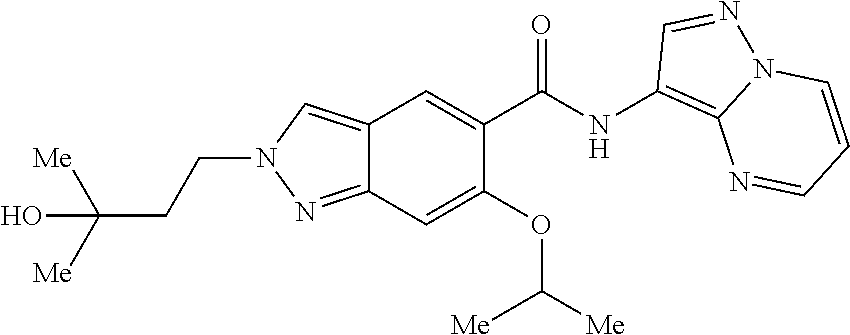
C1(NC(C2=CC3=CN(CCC([Me])([Me])O)N=C3C=C2OC([Me])[Me])=O)=C2N(N=C1)C=CC=N2
